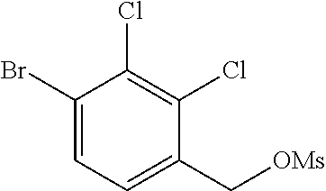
C1(Br)=CC=C(C[OMs])C(Cl)=C1Cl
